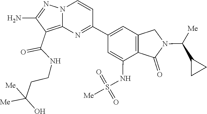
C1(N)=NN2C(=C1C(NCCC(O)([Me])[Me])=O)N=C(C1=CC3=C(C(=O)N(C(C4CC4)[Me])C3)C(NS(=O)(=O)[Me])=C1)C=C2
